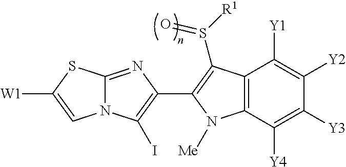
C12=NC(C3=C(S([R1])=O)C4=C(C([Y4])=C([Y3])C([Y2])=C4[Y1])N3[Me])=C(I)N1C=C([W1])S2
